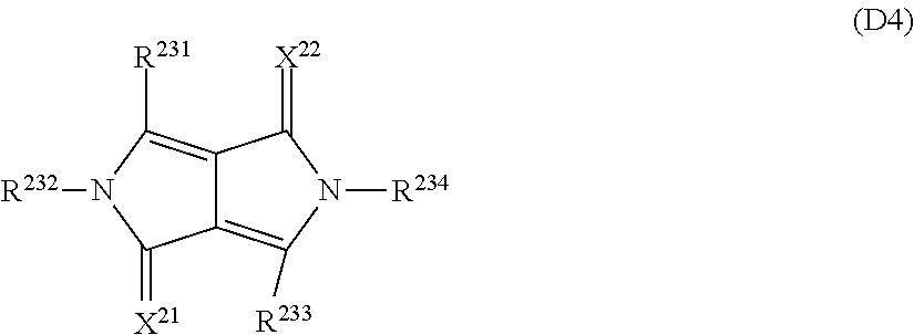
C12=C([R231])N([R232])C(=[X21])C1=C([R233])N([R234])C2=[X22]
